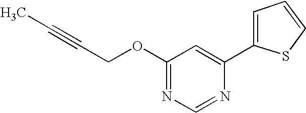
C1(OCC#CC)=NC=NC(C2=CC=CS2)=C1
